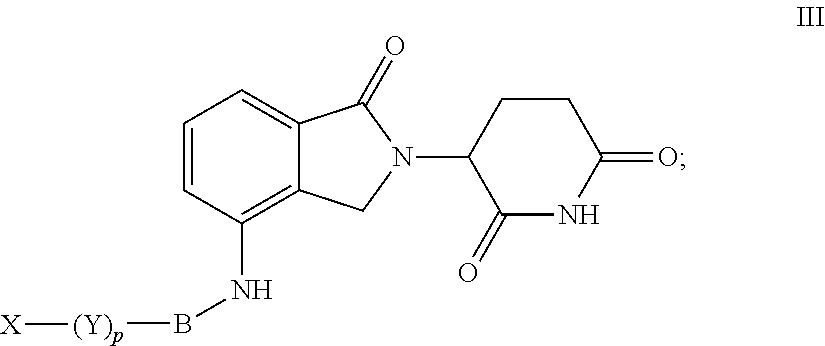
C1=CC(NB[(Y)p][X])=C2C(=C1)C(=O)N(C1C(=O)NC(=O)CC1)C2
